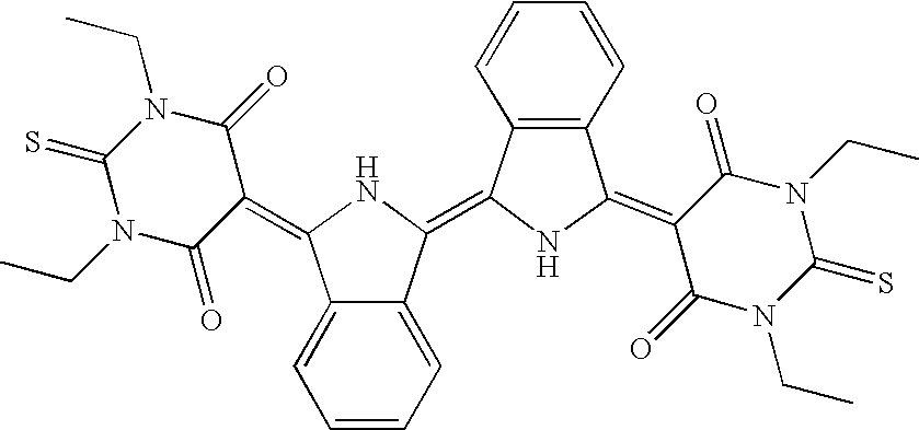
C12=CC=CC=C1C(=C1NC(=C3C(=O)N(CC)C(=S)N(CC)C3=O)C3=C1C=CC=C3)NC2=C1C(=O)N(CC)C(=S)N(CC)C1=O
